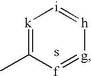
C1(C)=[k][i]=[h][g]=[f]1
